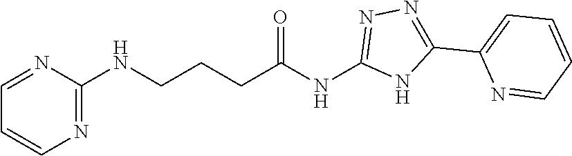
N1=C(NCCCC(NC2=NN=C(C3=CC=CC=N3)N2)=O)N=CC=C1
